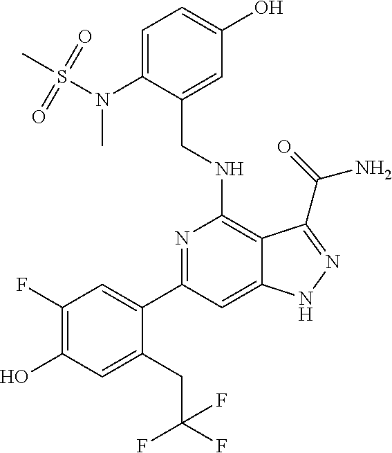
C(NC1=C2C(=CC(C3=CC(F)=C(O)C=C3CC(F)(F)F)=N1)NN=C2C(N)=O)C1=CC(O)=CC=C1N(S(C)(=O)=O)C
